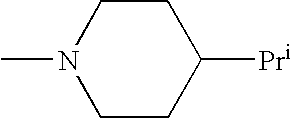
CN1CCC([Pr])CC1
